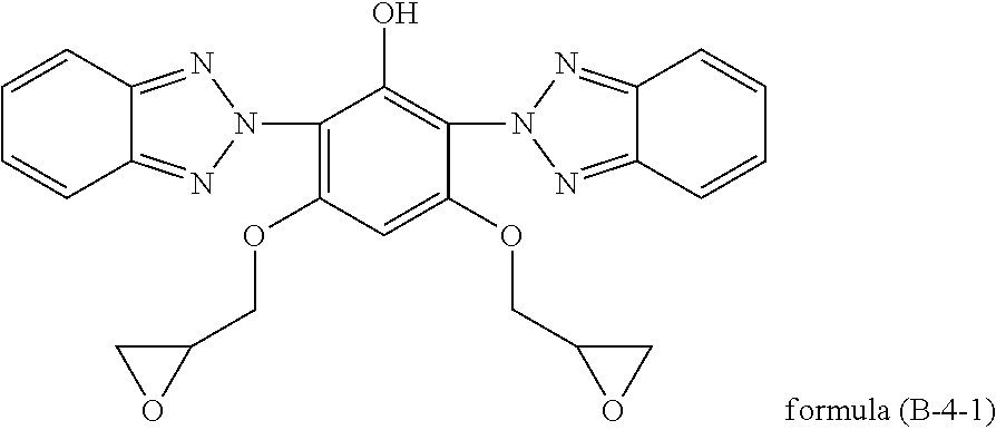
C1=CC2=NN(C3=C(OCC4CO4)C=C(OCC4OC4)C(N4N=C5C(=N4)C=CC=C5)=C3O)N=C2C=C1
